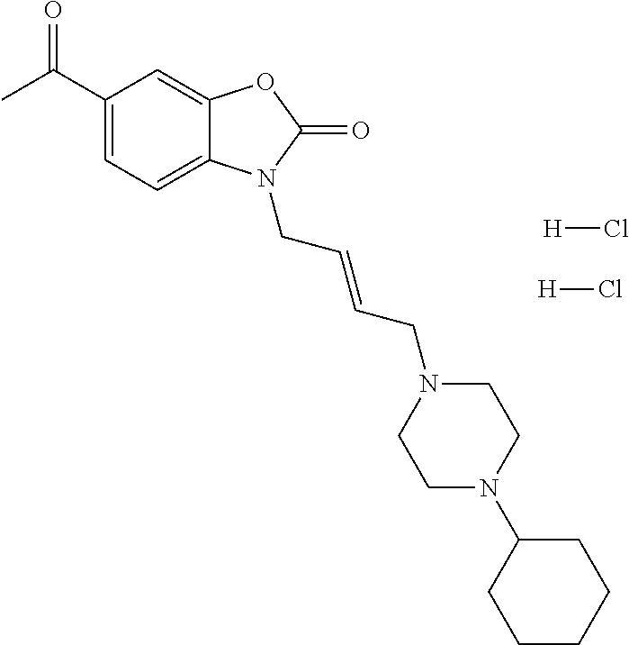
C1(C(C)=O)=CC=C2C(=C1)OC(=O)N2CC=CCN1CCN(C2CCCCC2)CC1.[H]Cl.[H]Cl
